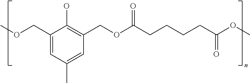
C1(COC)=CC(C)=CC(COC(CCCCC(OC)=O)=O)=C1O
